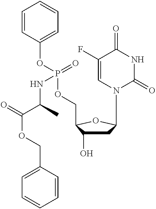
C1=CC(OP(OCC2C(O)CC(N3C(=O)NC(=O)C(F)=C3)O2)(=O)NC(C(=O)OCC2=CC=CC=C2)C)=CC=C1
